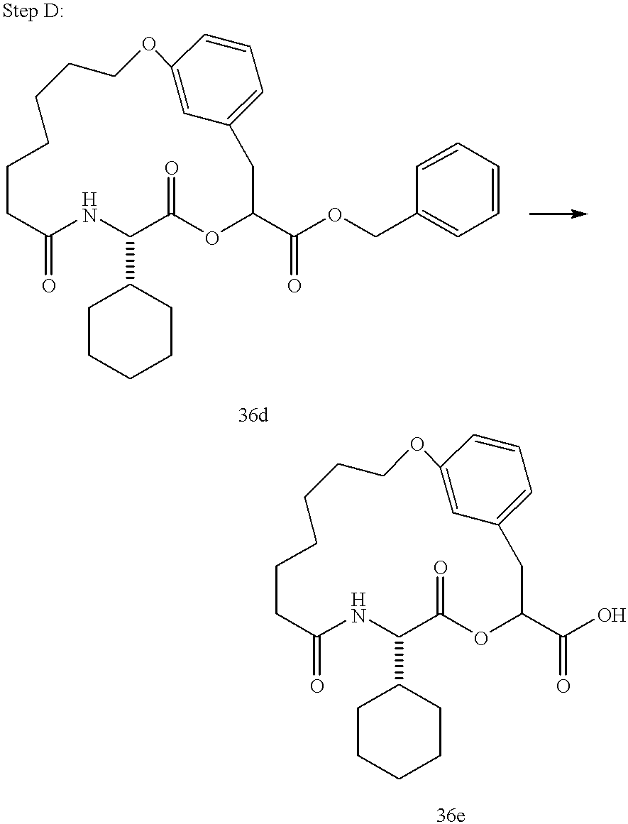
N1C(C2CCCCC2)C(=O)OC(C(OCC2=CC=CC=C2)=O)CC2=CC=CC(=C2)OCCCCCCC1=O.N1C(C2CCCCC2)C(=O)OC(C(O)=O)CC2=CC=CC(=C2)OCCCCCCC1=O
